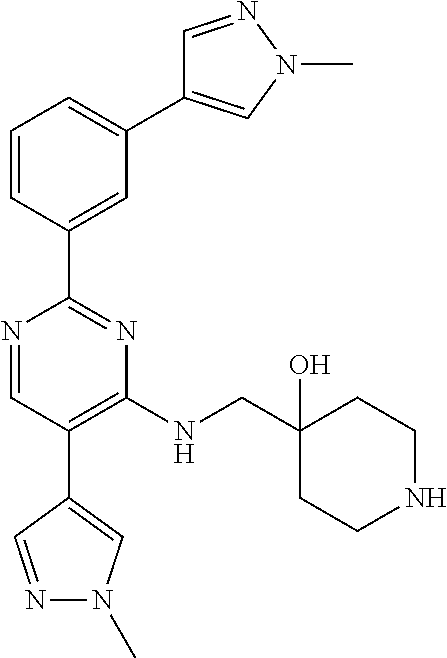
N1=CC(C2=CN(C)N=C2)=C(NCC2(O)CCNCC2)N=C1C1=CC(C2=CN(C)N=C2)=CC=C1
